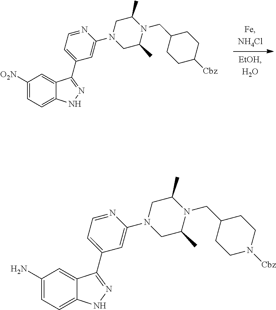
C1(CN2C(C)CN(C3=CC(C4=NNC5=CC=C([O2N])C=C54)=CC=N3)CC2C)CCC([Cbz])CC1.C1(CN2C(C)CN(C3=CC(C4=NNC5=CC=C(N)C=C54)=CC=N3)CC2C)CCN([Cbz])CC1
